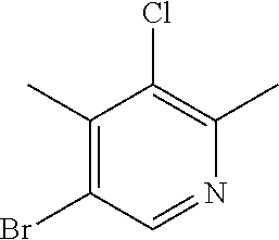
C1(Br)=C(C)C(Cl)=C(C)N=C1
